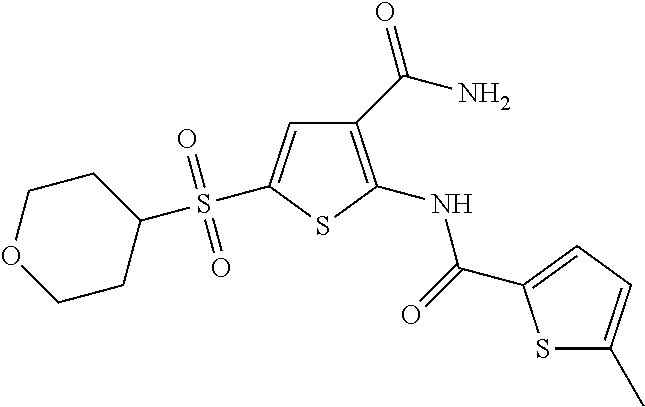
C1COCCC1S(=O)(=O)C1=CC(C(N)=O)=C(NC(=O)C2=CC=C(C)S2)S1
